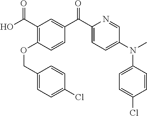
C1(COC2=C(C(O)=O)C=C(C(C3=CC=C(N(C4=CC=C(Cl)C=C4)C)C=N3)=O)C=C2)=CC=C(Cl)C=C1
